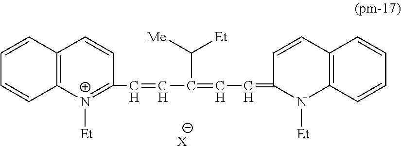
C12=C(C=CC=C1)C=CC(C=CC(=CC=C1C=CC3=C(N1[Et])C=CC=C3)C([Me])[Et])=[N+]2[Et].[X]
